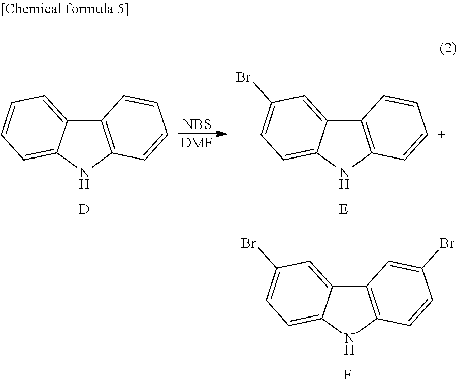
C12=C(NC3=CC=C(Br)C=C13)C=CC(Br)=C2.F.[NBS].[DMF].C12=C(NC3=CC=CC=C13)C=CC=C2.[D].C12=C(NC3=CC=C(Br)C=C13)C=[C+]C=C2.[E]
